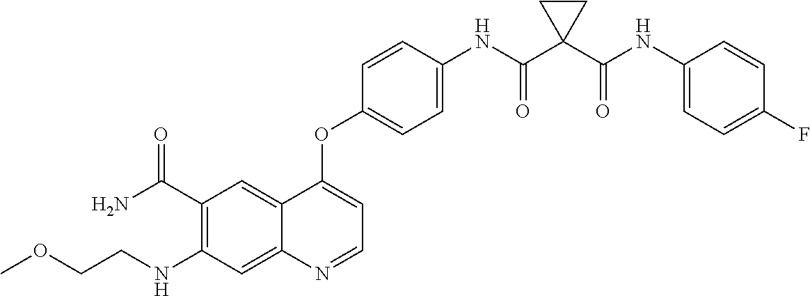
C12=CC(C(=O)N)=C(NCCOC)C=C1N=CC=C2OC1=CC=C(NC(C2(C(NC3=CC=C(F)C=C3)=O)CC2)=O)C=C1
